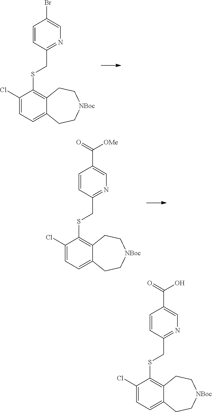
C1(Cl)=CC=C2C(=C1SCC1=NC=C(Br)C=C1)CC[NBoc]CC2.C1(Cl)=CC=C2C(=C1SCC1=NC=C(C([OMe])=O)C=C1)CC[NBoc]CC2.C1(Cl)=CC=C2C(=C1SCC1=NC=C(C(O)=O)C=C1)CC[NBoc]CC2
